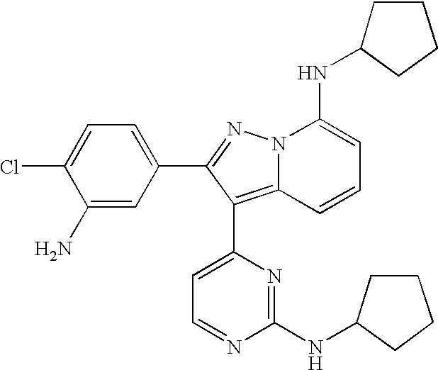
C1(N)=CC(C2=NN3C(=C2C2=CC=NC(NC4CCCC4)=N2)C=CC=C3NC2CCCC2)=CC=C1Cl
